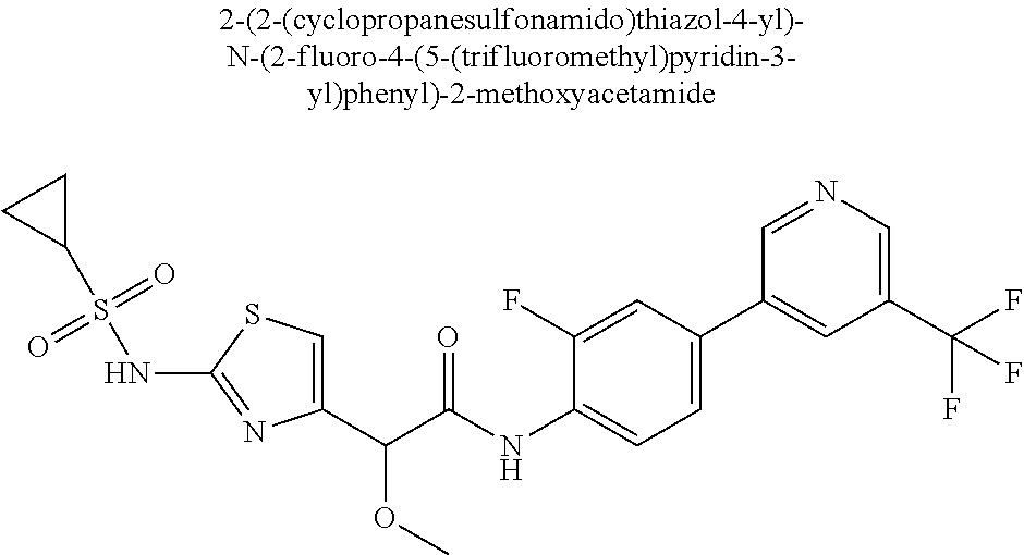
C1(C(C(NC2=CC=C(C3=CC(C(F)(F)F)=CN=C3)C=C2F)=O)OC)=CSC(NS(C2CC2)(=O)=O)=N1
